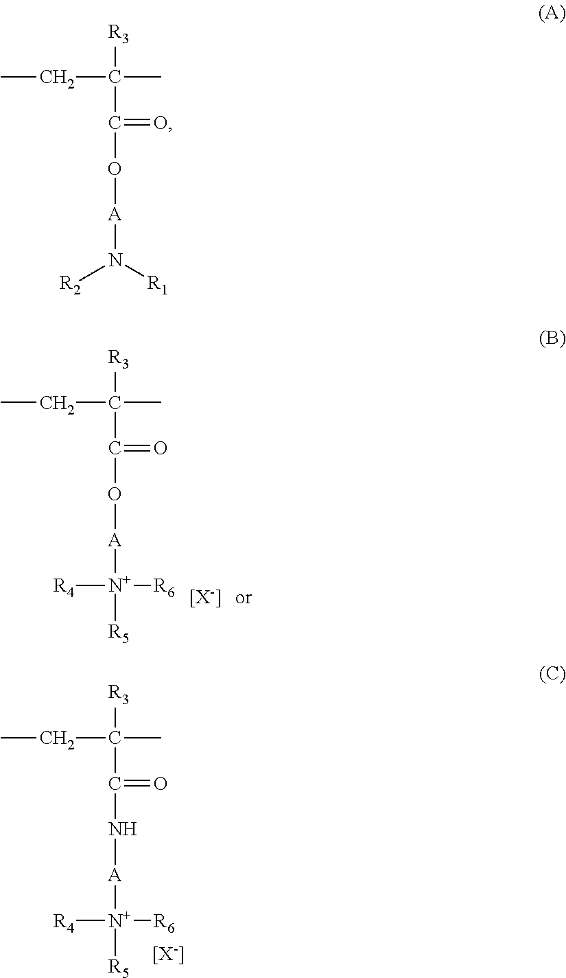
[R3]C(CC)(C)C(=O)O[A][N+]([R4])([R6])[R5].[[X-]].[R3]C(CC)(C)C(=O)N[A][N+]([R4])([R6])[R5].[[X-]].[R3]C(CC)(C)C(=O)O[A]N([R2])[R1]
